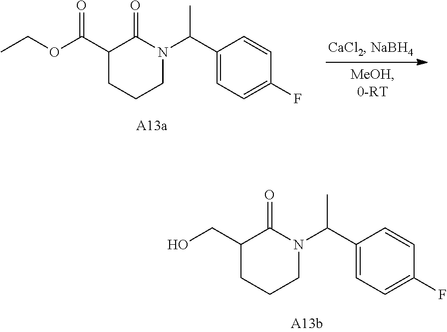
C1(C(OCC)=O)CCCN(C(C2=CC=C(F)C=C2)C)C1=O.C1(CO)CCCN(C(C2=CC=C(F)C=C2)C)C1=O
